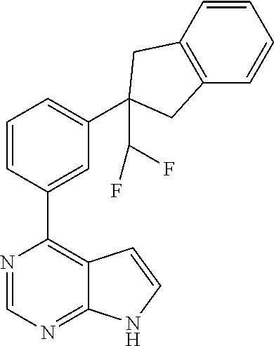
N1=CN=C2C(=C1C1=CC(C3(C(F)F)CC4=C(C=CC=C4)C3)=CC=C1)C=CN2
